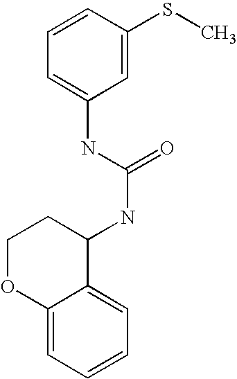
C1=CC(SC)=CC(NC(NC2CCOC3=CC=CC=C23)=O)=C1
